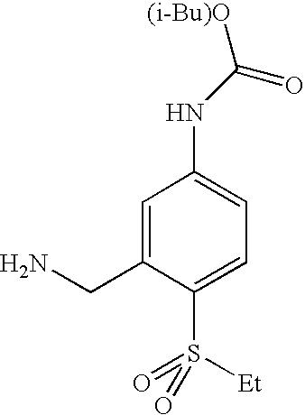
C1=C(CN)C(S([Et])(=O)=O)=CC=C1NC([(i-Bu)O])=O
